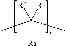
[R2]C([R3])(C)C.[Ra]
